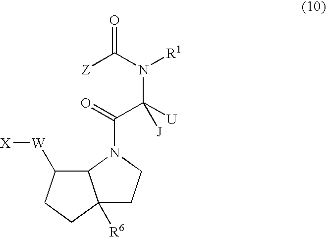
[Z]C(N([R1])C(C(=O)N1CCC2([R6])C1C([W][X])CC2)([U])[J])=O
